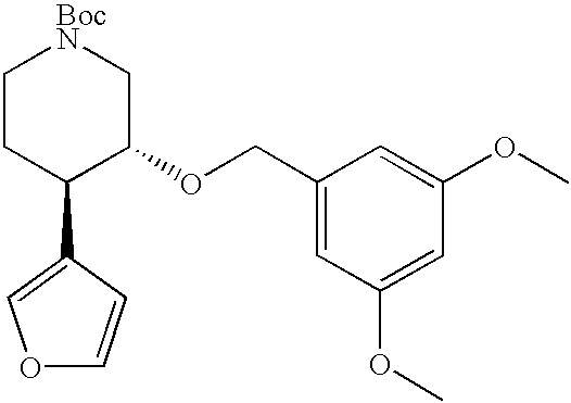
C1CC(C2=COC=C2)C(OCC2=CC(OC)=CC(OC)=C2)C[BocN]1
